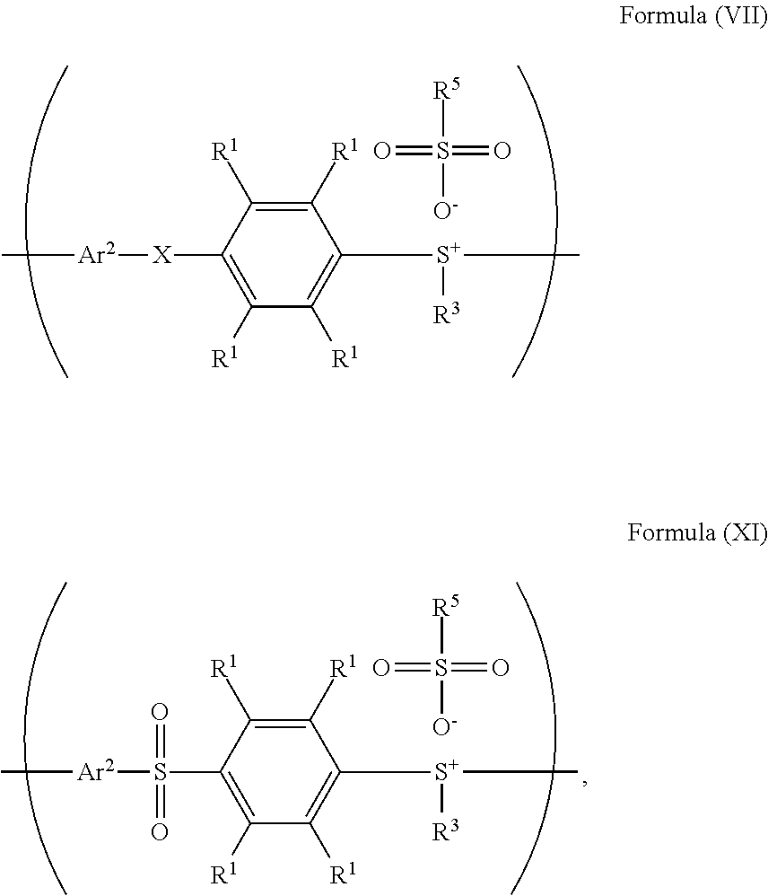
[Ar2]([X]C1=C([R1])C([R1])=C([S+](C)[R3])C([R1])=C1[R1])C.S(=O)([R5])([O-])=O.[Ar2](S(C1=C([R1])C([R1])=C([S+](C)[R3])C([R1])=C1[R1])(=O)=O)C.S(=O)([R5])([O-])=O
